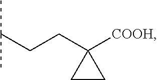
C(C1([COOH])CC1)CC(C)C
